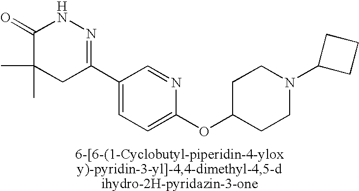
C1(=O)C(C)(C)CC(C2=CC=C(OC3CCN(C4CCC4)CC3)N=C2)=NN1
